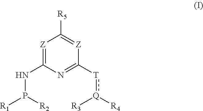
[Z]1=C(NP([R2])[R1])N=C([T]:[Q]([R3])[R4])[Z]=C1[R5]
